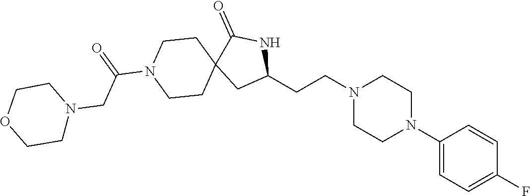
C1(CCN2CCN(C3=CC=C(F)C=C3)CC2)NC(=O)C2(C1)CCN(C(=O)CN1CCOCC1)CC2
